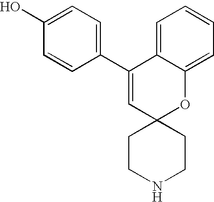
C1(C2=CC3(OC4=CC=CC=C24)CCNCC3)=CC=C(O)C=C1
